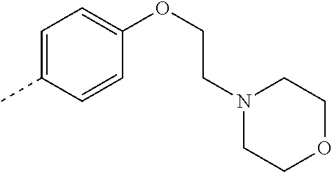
C1=C(C)C=CC(OCCN2CCOCC2)=C1
